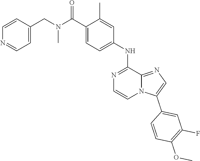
C1=C(C)C(C(N(CC2=CC=NC=C2)C)=O)=CC=C1NC1=NC=CN2C1=NC=C2C1=CC(F)=C(OC)C=C1
